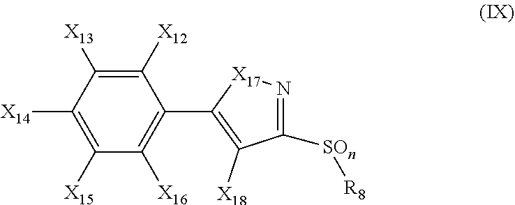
C1([X12])=C([X13])C([X14])=C([X15])C([X16])=C1C1=C([X18])C([SOn][R8])=N[X17]1
